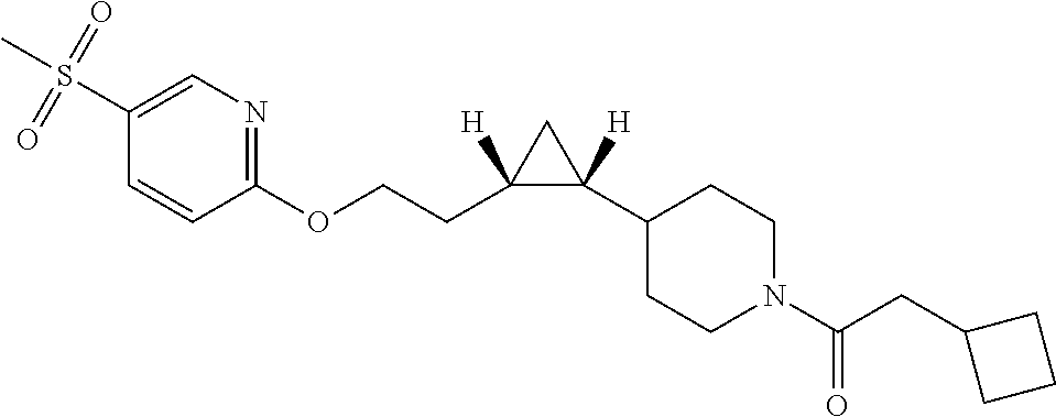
C1=CC(OCCC2([H])C(C3CCN(C(CC4CCC4)=O)CC3)([H])C2)=NC=C1S(=O)(=O)C
